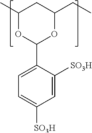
C1(C)OC(C2=CC=C([SO3H])C=C2[SO3H])OC(CC)C1
